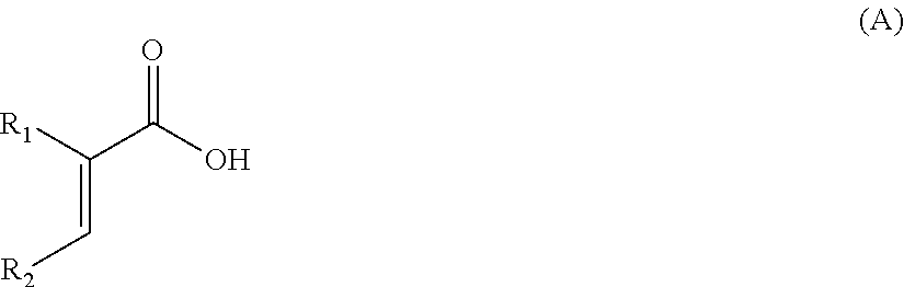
[R1]C(C(O)=O)=C[R2]
